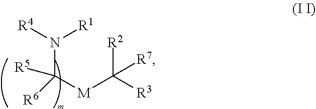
N(C([R5])([R6])[M]C([R7])([R2])[R3])([R4])[R1]
